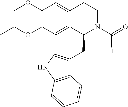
C(OC1=C(OC)C=C2C(=C1)C(CC1=CNC3=C1C=CC=C3)N(C(=O)[H])CC2)C
